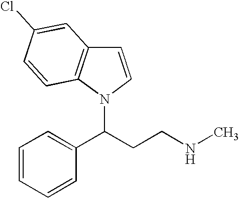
C1=CC=CC(C(CCNC)N2C3=C(C=C2)C=C(Cl)C=C3)=C1
